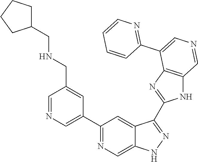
C1(C2=CN=CC(CNCC3CCCC3)=C2)=NC=C2C(=C1)C(C1=NC3=C(N1)C=NC=C3C1=NC=CC=C1)=NN2
